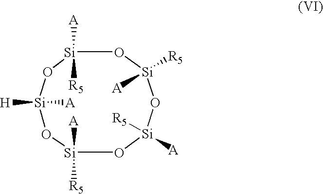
O1[Si]([A])([R5])O[Si]([A])([H])O[Si]([A])([R5])O[Si]([R5])([A])O[Si]1([A])[R5]
